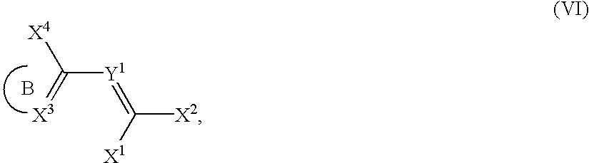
C([Y1]=C([X2])[X1])(=[X3])[X4].B
